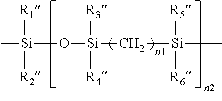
[R1][Si]([R2])(C)O[Si]([R3])([R4])C[Si]([R5])([R6])C
